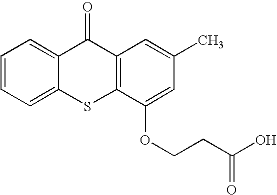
C1=CC=C2C(=C1)C(=O)C1=C(S2)C(OCCC(O)=O)=CC(C)=C1
